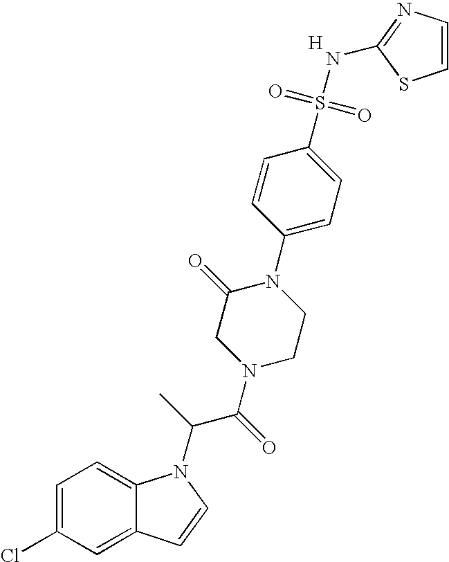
C1=C(Cl)C=C2C(=C1)N(C(C(N1CCN(C3=CC=C(S(=O)(=O)NC4=NC=CS4)C=C3)C(=O)C1)=O)C)C=C2.[H]
